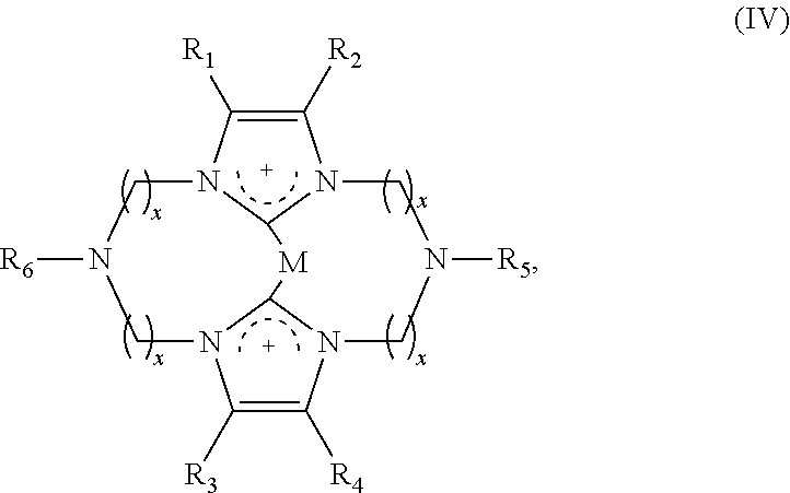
C1([R2])=C([R1])N2C3N1CN([R5])CN1C([R4])=C([R3])N(CN([R6])C2)C1[M]3
